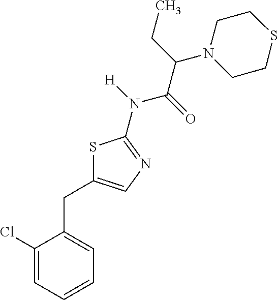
C1(Cl)=CC=CC=C1CC1=CN=C(N(C(C(N2CCSCC2)CC)=O)[H])S1
